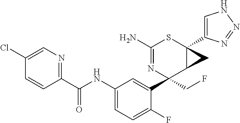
C1(N)=NC(C2=CC(NC(C3=NC=C(Cl)C=C3)=O)=CC=C2F)(CF)C2C(C3=CNN=N3)(S1)C2
